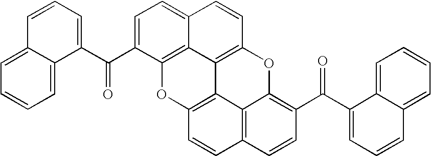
C1=C(C(C2=CC=CC3=CC=CC=C23)=O)C2=C3C(=C1)C=CC1=C3C3=C(O2)C=CC2=C3C(=C(C(C3=CC=CC4=CC=CC=C34)=O)C=C2)O1
